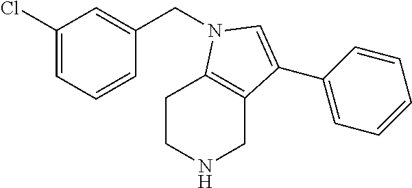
C(C1=CC(Cl)=CC=C1)N1C2=C(CNCC2)C(C2=CC=CC=C2)=C1
